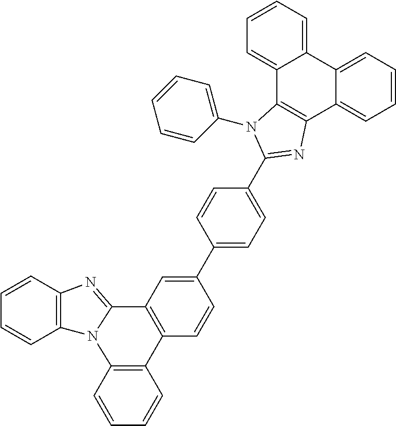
C1=CC2=C(C=C1)N1C(=NC3=C1C=CC=C3)C1=C2C=CC(C2=CC=C(C3=NC4=C(C5=CC=CC=C5C5=CC=CC=C45)N3C3=CC=CC=C3)C=C2)=C1
